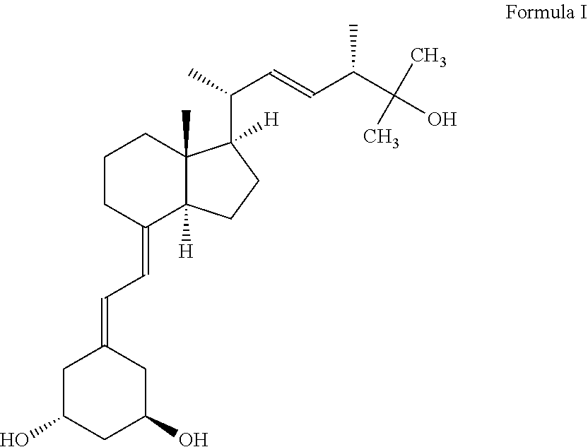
C1C(O)CC(O)CC1=CC=C1C2([H])C(C)(CCC1)C(C(C)C=CC(C(O)(C)C)C)([H])CC2
